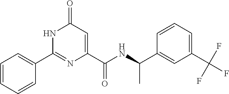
C1(=O)C=C(C(NC(C2=CC(C(F)(F)F)=CC=C2)C)=O)N=C(C2=CC=CC=C2)N1
